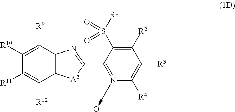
C12=C(C([R9])=C([R10])C([R11])=C1[R12])N=C(C1=NC([R4])=C([R3])C([R2])=C1S([R1])(=O)=O)[A2]2.O
